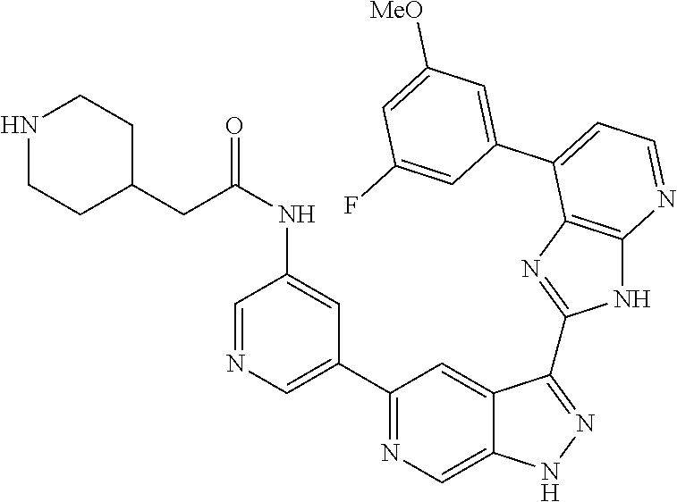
C1(C2=NC=C3C(=C2)C(C2=NC4=C(N2)N=CC=C4C2=CC([MeO])=CC(F)=C2)=NN3)=CN=CC(NC(CC2CCNCC2)=O)=C1
